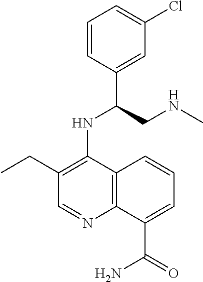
C1=CC(C(CNC)NC2=C(CC)C=NC3=C2C=CC=C3C(=O)N)=CC(Cl)=C1
